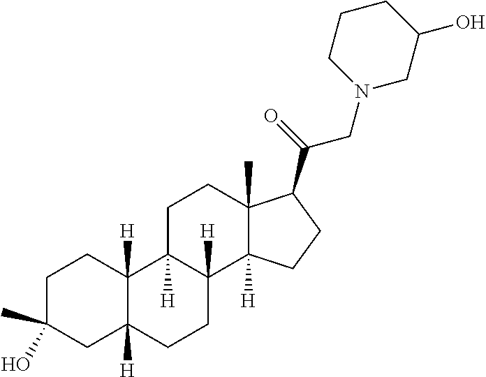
C1C(O)(C)CC2([H])C([H])(C1)C1([H])C([H])(CC2)C2([H])C(C)(CC1)C(C(=O)CN1CC(O)CCC1)CC2
